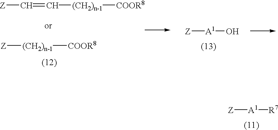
[Z]C=C[(CH2)n-1][COOR8].[Z][(CH2)n-1][COOR8].[Z][A1]O.[Z][A1][R7]
